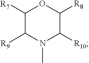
C1([R7])C([R9])N(C)C([R10])C([R8])O1
